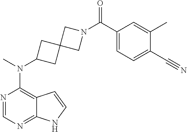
N1=CN=C2C(=C1N(C)C1CC3(C1)CN(C(C1=CC=C(C#N)C(C)=C1)=O)C3)C=CN2
